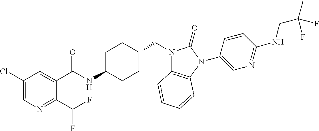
C1(Cl)=CN=C(C(F)F)C(C(NC2CCC(CN3C4=C(N(C5=CN=C(NCC(F)(C)F)C=C5)C3=O)C=CC=C4)CC2)=O)=C1
